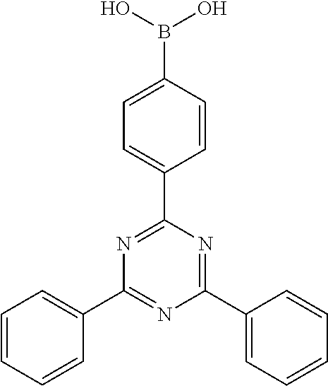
C1=C(B(O)O)C=CC(C2=NC(C3=CC=CC=C3)=NC(C3=CC=CC=C3)=N2)=C1
